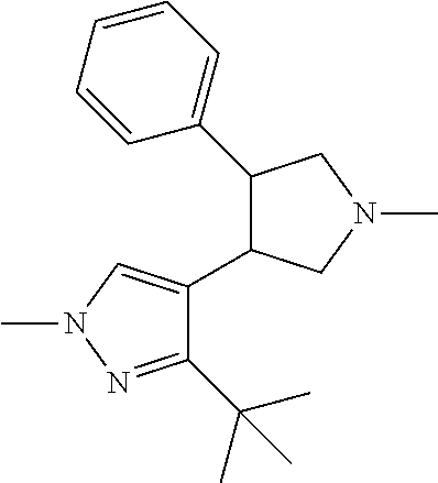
C1(C(C)(C)C)=NN(C)C=C1C1C(C2=CC=CC=C2)CN(C)C1
